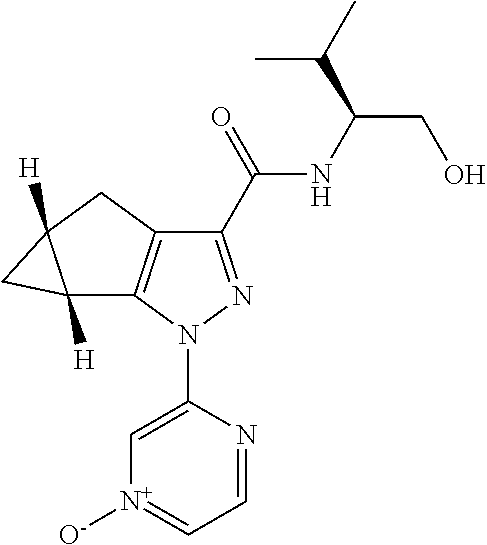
C1=C(N2N=C(C(NC(CO)C(C)C)=O)C3=C2C2([H])C([H])(C2)C3)N=CC=[N+]1[O-]
